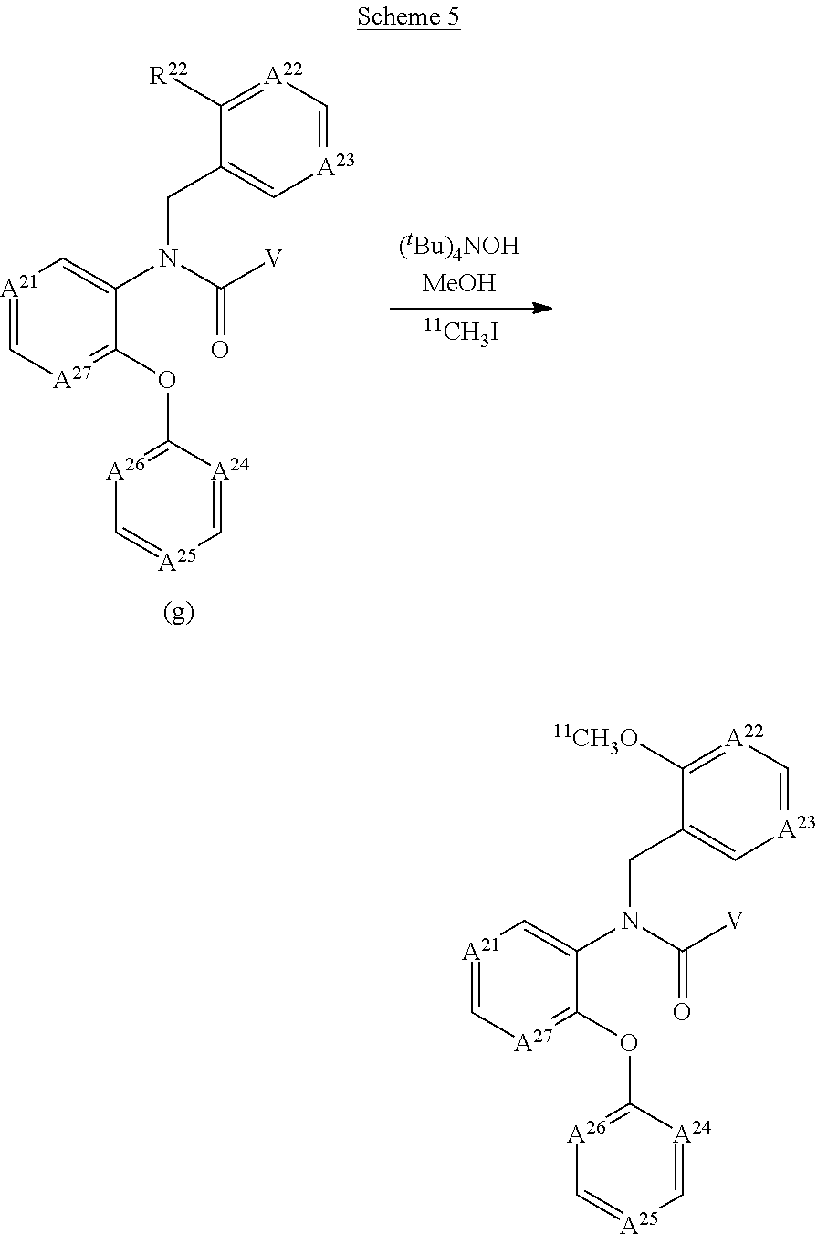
[A21]1=C[A27]=C(OC2=[A26]C=[A25]C=[A24]2)C(N(CC2=C[A23]=C[A22]=C2[11CH3O])C([V])=O)=C1.[A21]1=C[A27]=C(OC2=[A26]C=[A25]C=[A24]2)C(N(CC2=C[A23]=C[A22]=C2[R22])C([V])=O)=C1.[11CH3I]
